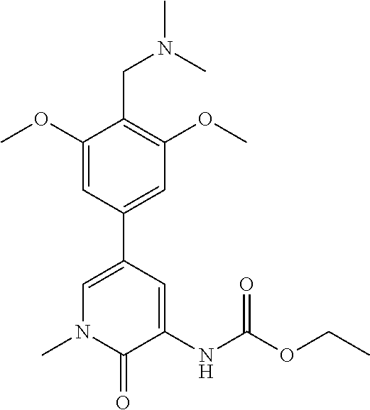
N1(C)C(=O)C(NC(OCC)=O)=CC(C2=CC(OC)=C(CN(C)C)C(OC)=C2)=C1
